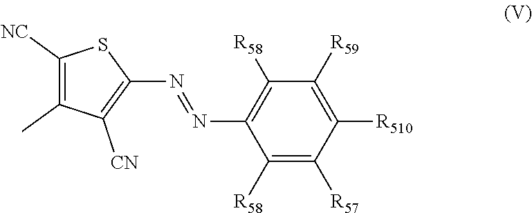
C1([R58])=C([R57])C([R510])=C([R59])C([R58])=C1N=NC1=C([CN])C(C)=C([NC])S1
